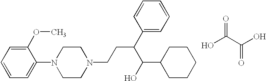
C1=CC=C(N2CCN(CCC(C3=CC=CC=C3)C(O)C3CCCCC3)CC2)C(OC)=C1.OC(C(O)=O)=O
